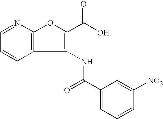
C1=NC2=C(C=C1)C(NC(C1=CC=CC([NO2])=C1)=O)=C(C(=O)O)O2
